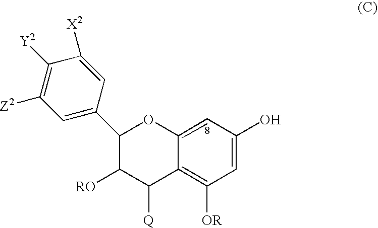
C1(C2=CC([Z2])=C([Y2])C([X2])=C2)C([RO])C([Q])C2=C([OR])C=C(O)C=C2O1
